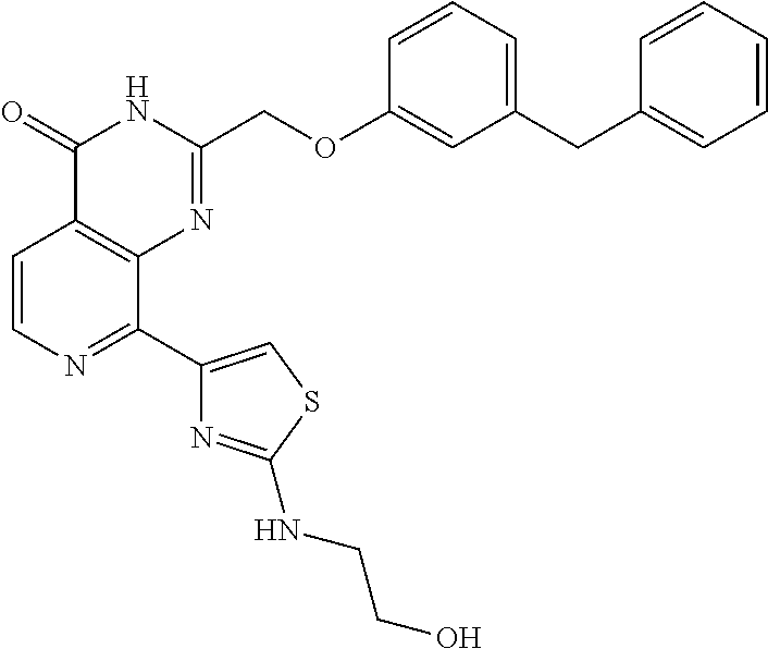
C1=CN=C(C2=CSC(NCCO)=N2)C2=C1C(=O)NC(COC1=CC(CC3=CC=CC=C3)=CC=C1)=N2
